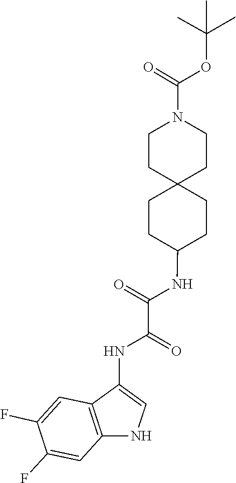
C(=O)(OC(C)(C)C)N1CCC2(CCC(NC(C(NC3=CNC4=C3C=C(F)C(F)=C4)=O)=O)CC2)CC1
